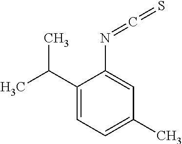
C1(C(C)C)=CC=C(C)C=C1N=C=S
